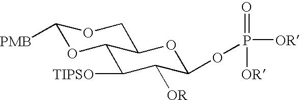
C1([PMB])OC2C(CO1)OC(OP([OR])(=O)[OR])C([OR])C2[TIPSO]
